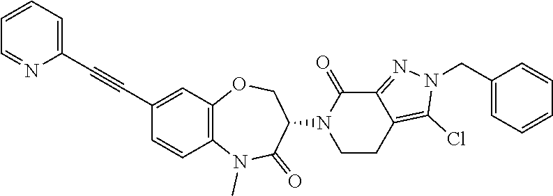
C12=C(C=C(C#CC3=CC=CC=N3)C=C1)OCC(N1CCC3=C(Cl)N(CC4=CC=CC=C4)N=C3C1=O)C(=O)N2C
